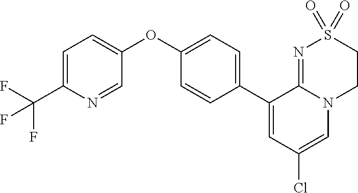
C1(OC2=CC=C(C(F)(F)F)N=C2)=CC=C(C2=CC(Cl)=CN3C2=NS(=O)(=O)CC3)C=C1
